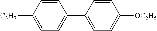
C1=C([C3H7])C=CC(C2=CC=C([OC2H5])C=C2)=C1
